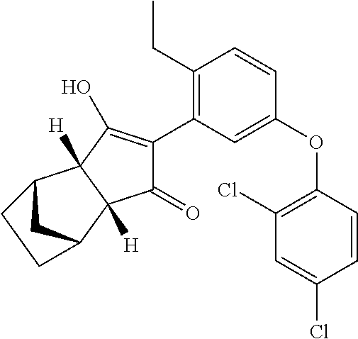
C1(CC)=C(C2=C(O)C3([H])C([H])(C2=O)C2CC3CC2)C=C(OC2=C(Cl)C=C(Cl)C=C2)C=C1
